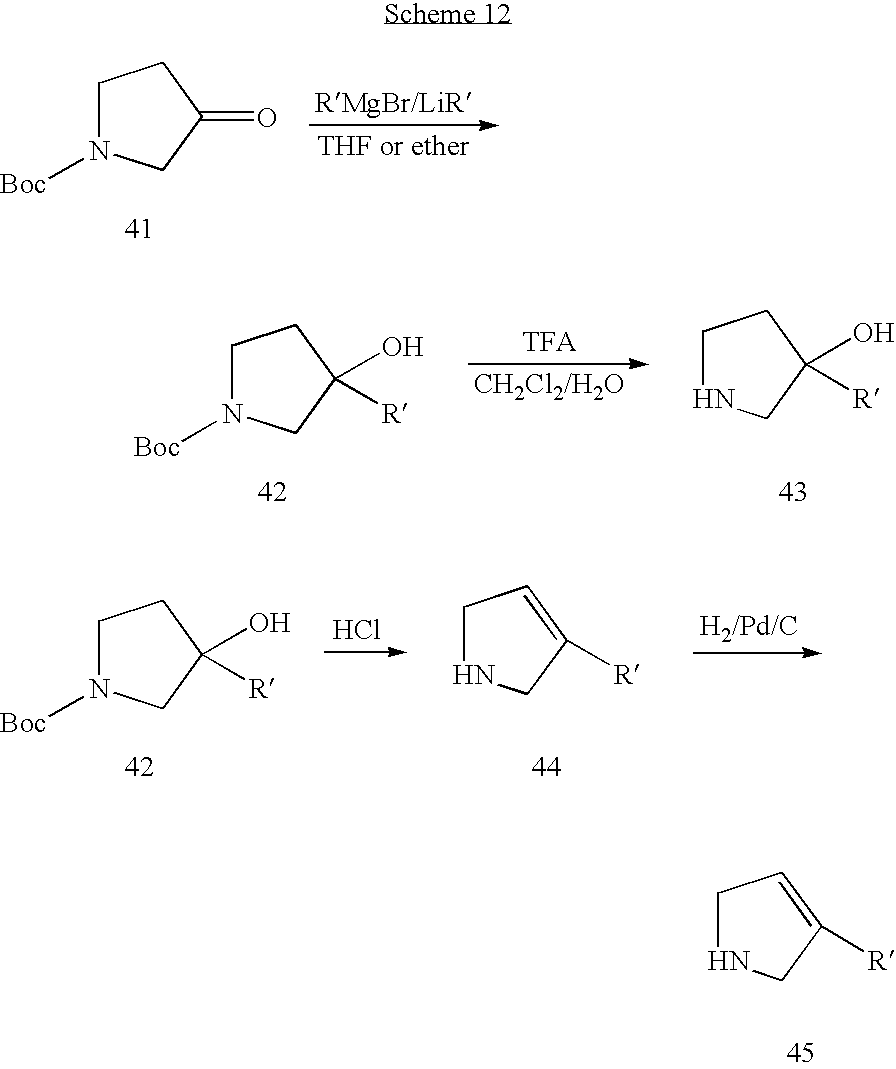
C1N([Boc])CC(=O)C1.C1N([Boc])CC(O)([R])C1.C1NCC(O)([R])C1.C1NCC([R])=C1.Cl.C1NCC([R])=C1.C1N([Boc])CC(O)([R])C1
